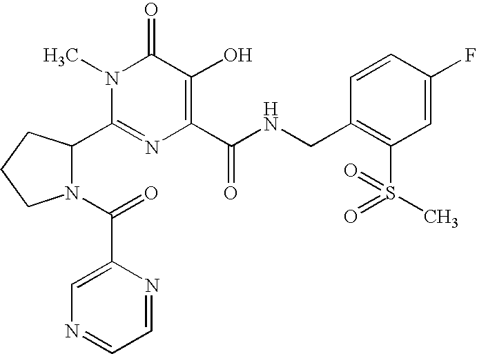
C1(C2N(C(C3=CN=CC=N3)=O)CCC2)=NC(C(NCC2=C(S(C)(=O)=O)C=C(F)C=C2)=O)=C(O)C(=O)N1C
